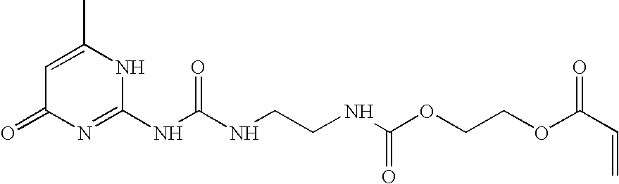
C1=C(C)NC(NC(NCCNC(OCCOC(C=C)=O)=O)=O)=NC1=O
